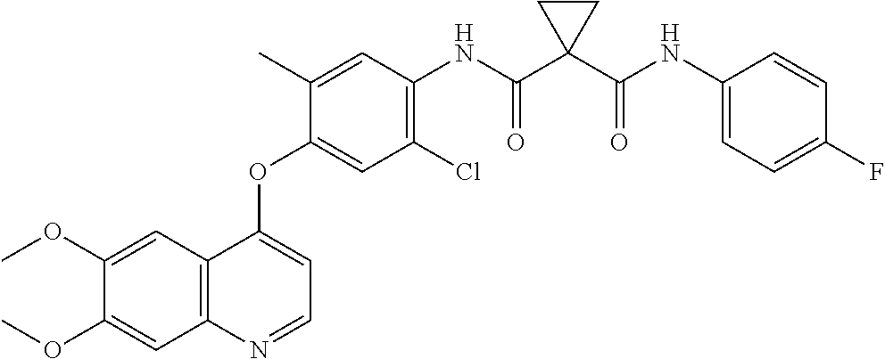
C1=C(OC)C(OC)=CC2=C1C(OC1=CC(Cl)=C(NC(C3(C(NC4=CC=C(F)C=C4)=O)CC3)=O)C=C1C)=CC=N2
